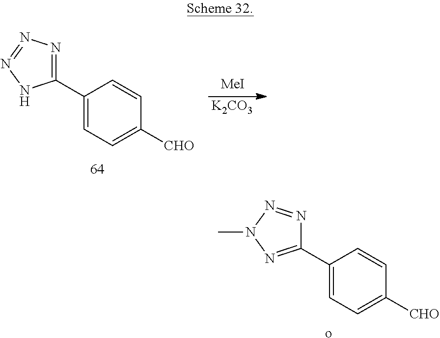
C1(C2=NN(C)N=N2)=CC=C([CHO])C=C1.o.[K2CO3].C1(C2=NN=NN2)=CC=C([CHO])C=C1.[MeI]
